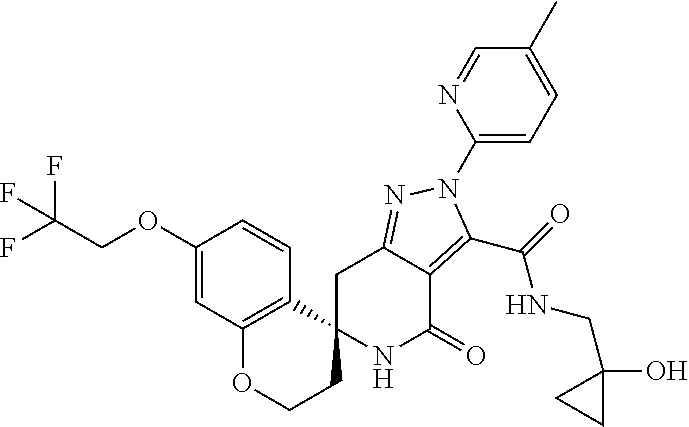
C1C2=NN(C3=CC=C(C)C=N3)C(C(=O)NCC3(O)CC3)=C2C(=O)NC12CCOC1=C2C=CC(OCC(F)(F)F)=C1
